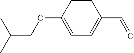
C(COC1=CC=C(C=O)C=C1)(C)C
